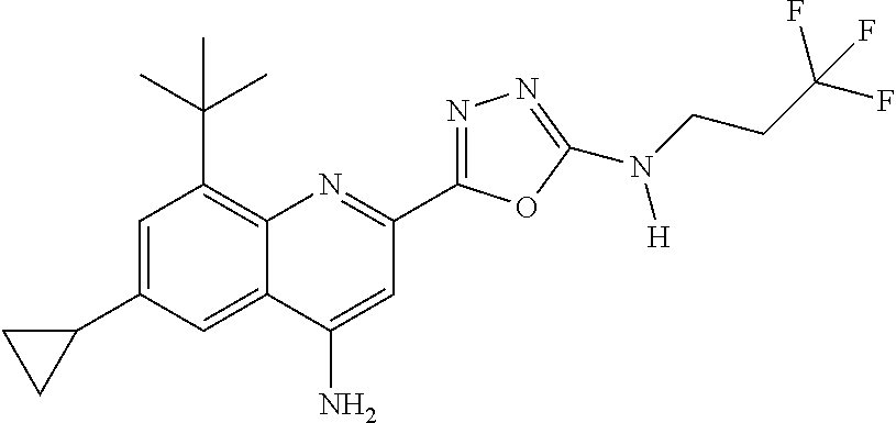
C1=C(C2CC2)C=C2C(=C1C(C)(C)C)N=C(C1=NN=C(N(CCC(F)(F)F)[H])O1)C=C2N
